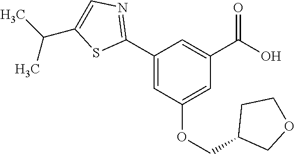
C1(C2=NC=C(C(C)C)S2)=CC(OCC2COCC2)=CC(C(O)=O)=C1
